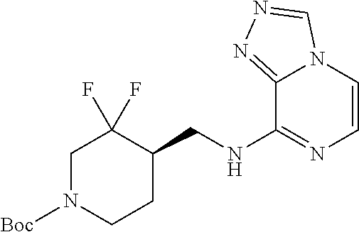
C1(CNC2=NC=CN3C2=NN=C3)CCN([Boc])CC1(F)F
